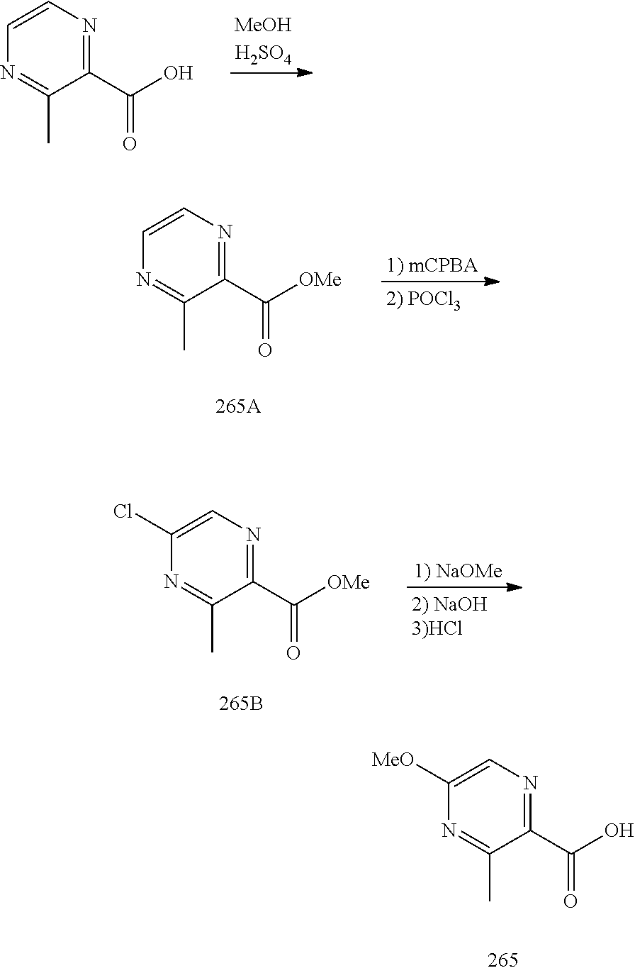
C1=CN=C(C(O)=O)C(C)=N1.C1=CN=C(C([OMe])=O)C(C)=N1.C1(Cl)=CN=C(C([OMe])=O)C(C)=N1.C1([MeO])=CN=C(C(O)=O)C(C)=N1
